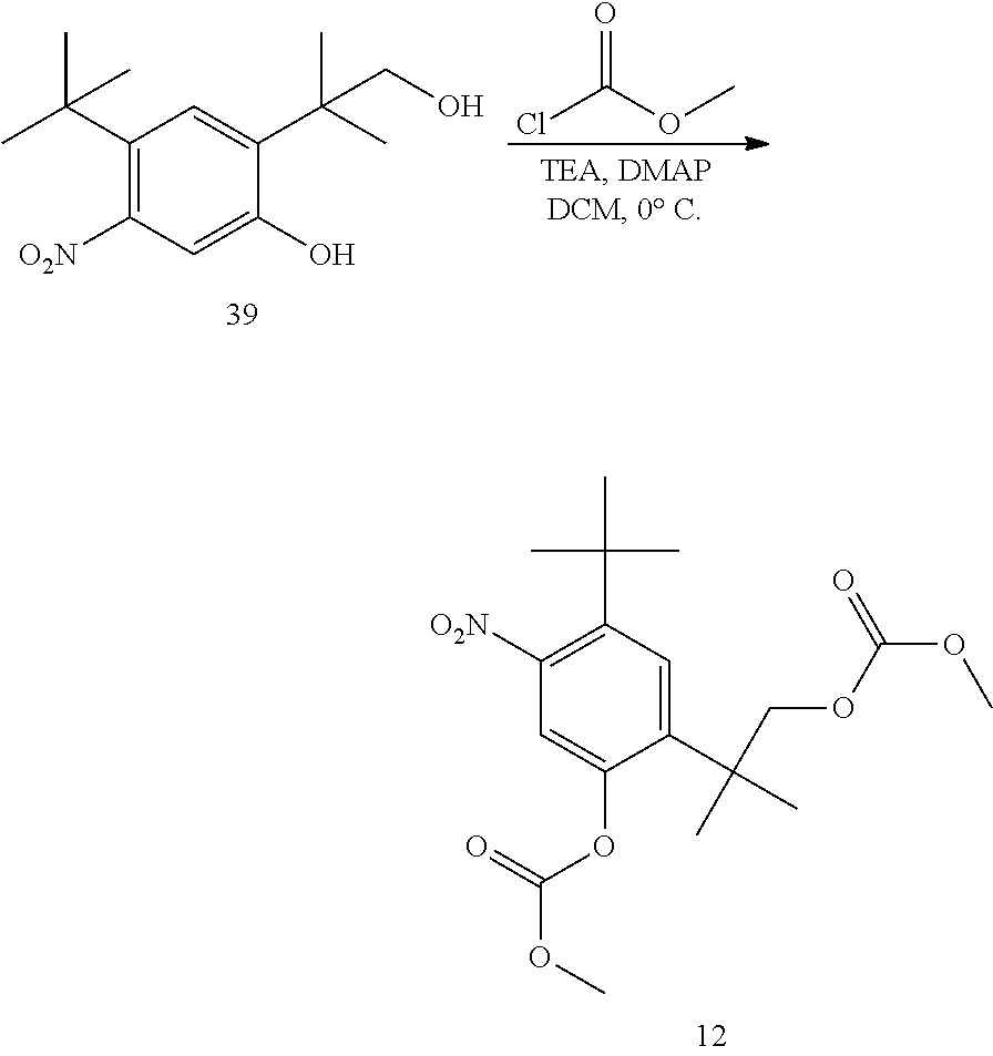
C1([O2N])=C(C(C)(C)C)C=C(C(COC(=O)OC)(C)C)C(OC(=O)OC)=C1.C1(C(C)(C)C)=C([O2N])C=C(O)C(C(CO)(C)C)=C1.ClC(OC)=O
